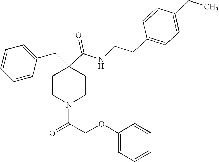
C1=CC=CC(CC2(C(=O)NCCC3=CC=C(CC)C=C3)CCN(C(COC3=CC=CC=C3)=O)CC2)=C1
